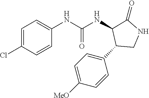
C1=C(Cl)C=CC(NC(NC2C(=O)NCC2C2=CC=C([MeO])C=C2)=O)=C1
